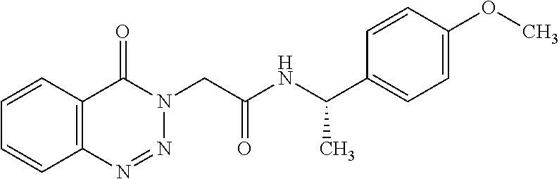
C12=C(N=NN(CC(NC(C3=CC=C(OC)C=C3)C)=O)C1=O)C=CC=C2
